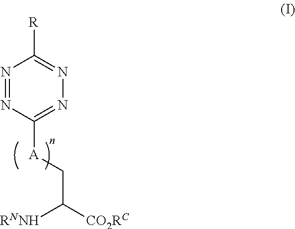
N1=NC([A]CC([CO2RC])[RNNH])=NN=C1[R]
